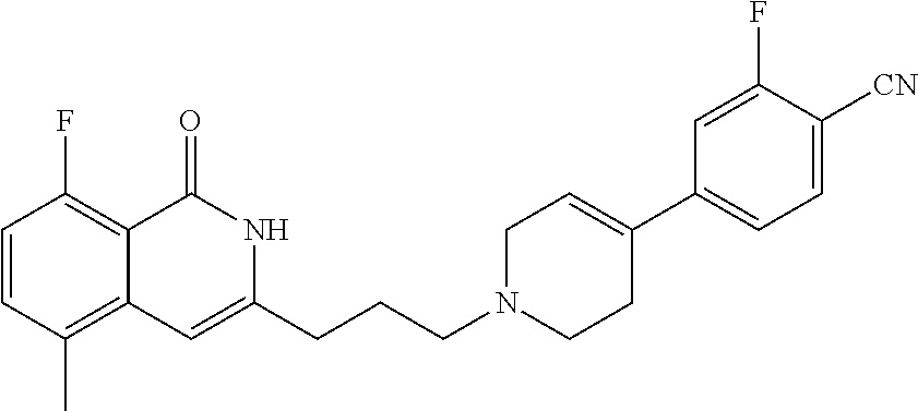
C1=CC(C)=C2C(=C1F)C(=O)NC(CCCN1CCC(C3=CC=C([CN])C(F)=C3)=CC1)=C2
